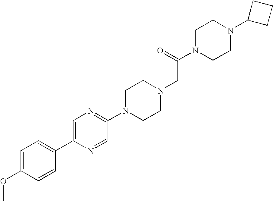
C1=C(OC)C=CC(C2=CN=C(N3CCN(CC(N4CCN(C5CCC5)CC4)=O)CC3)C=N2)=C1
